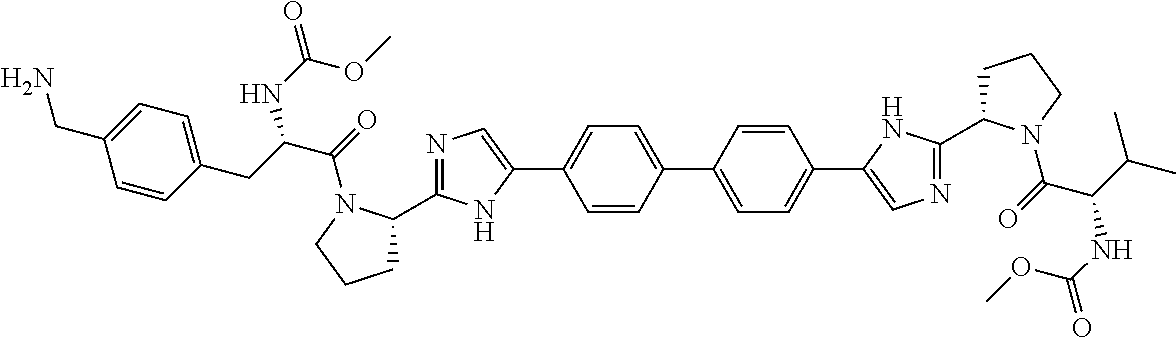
C1=CC(C2=CC=C(C3=CN=C(C4CCCN4C(C(C(C)C)NC(=O)OC)=O)N3)C=C2)=CC=C1C1=CN=C(C2CCCN2C(C(CC2=CC=C(CN)C=C2)NC(=O)OC)=O)N1
